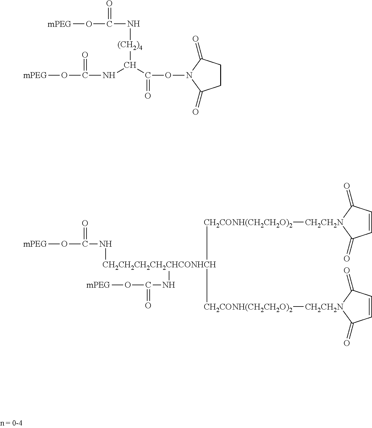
[mPEG]OC(=O)NC(C(=O)ON1C(=O)CCC1=O)[(CH2)4]NC(O[mPEG])=O.[mPEG]OC(=O)N[CH2CH2CH2CH2CHCONHCH]([CH2CONH(CH2CH2O)2][CH2CH2N]1C(=O)C=CC1=O)([CH2CONH(CH2CH2O)2][CH2CH2N]1C(=O)C=CC1=O)NC(O[mPEG])=O
